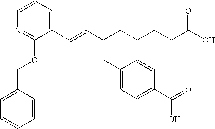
C1=CC=C(C=CC(CCCCC(O)=O)CC2=CC=C(C(O)=O)C=C2)C(OCC2=CC=CC=C2)=N1
